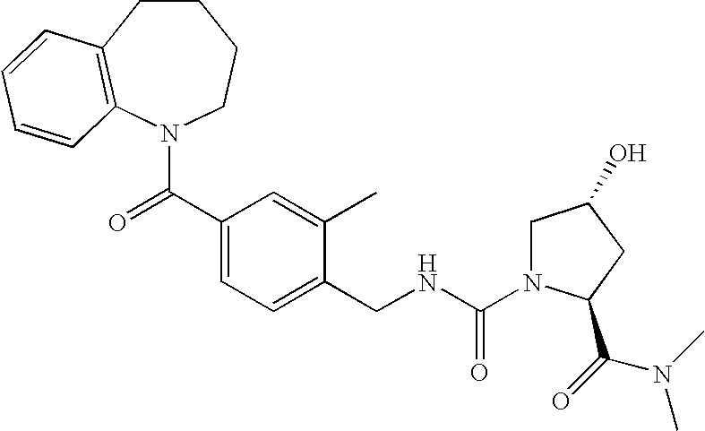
C1CC2=C(N(C(C3=CC=C(CNC(=O)N4CC(O)CC4C(=O)N(C)C)C(C)=C3)=O)CC1)C=CC=C2
